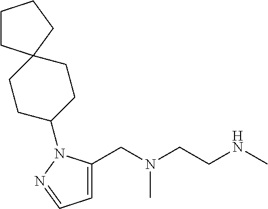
C1(CN(CCNC)C)=CC=NN1C1CCC2(CC1)CCCC2
